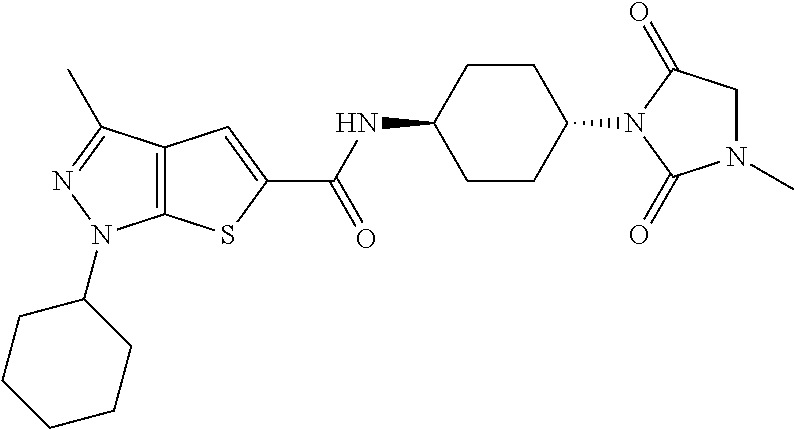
C1CC(N2C(=O)CN(C)C2=O)CCC1NC(=O)C1=CC2=C(S1)N(C1CCCCC1)N=C2C
